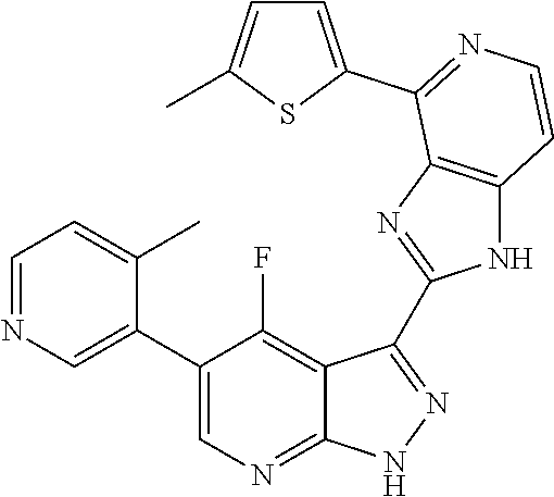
C1=NC=C(C2=CN=C3C(=C2F)C(C2=NC4=C(N2)C=CN=C4C2=CC=C(C)S2)=N[N H]3)C(C)=C1
